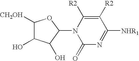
N1(C2OC([CH2OH])C(O)C2O)C(=O)N=C([NHR1])C([R2])=C1[R2]
